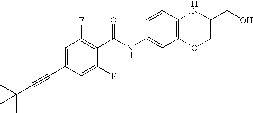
C1(C#CC(C)(C)C)=CC(F)=C(C(NC2=CC3=C(C=C2)NC(CO)CO3)=O)C(F)=C1
